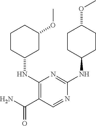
C1CC(NC2=NC(NC3CC(OC)CCC3)=C(C(N)=O)C=N2)CCC1OC
